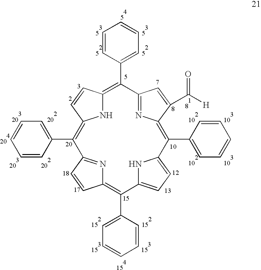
C12=C(C3=CC=CC=C3)C3=NC(=C(C4=CC=CC=C4)C4=CC=C(N4)C(C4=CC=CC=C4)=C4N=C(C(C5=CC=CC=C5)=C(N1)C=C2)C=C4)C(C([H])=O)=C3
